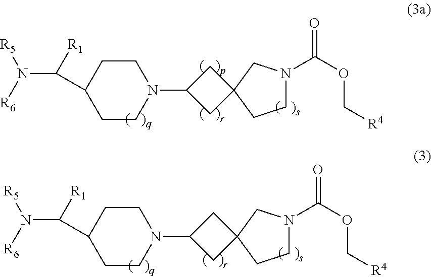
C1N(C(OC[R4])=O)CC2(C1)CC(N1CCC(C(N([R5])[R6])[R1])CC1)C2.C1N(C(OC[R4])=O)CC2(C1)CC(N1CCC(C(N([R5])[R6])[R1])CC1)C2
